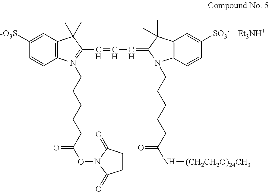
[Et3NH+].C12=C(C=C([-O3S])C=C1)C(C)(C)C(C=CC=C1C(C)(C)C3=C(C=CC([SO3-])=C3)N1CCCCCC(N[(CH2CH2O)24CH3])=O)=N2CCCCCC(ON1C(=O)CCC1=O)=O
